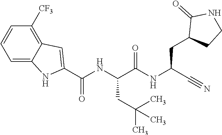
O=C(NC(C#N)CC1CCNC1=O)C(NC(C1=CC2=C([CF3])C=CC=C2N1)=O)CC(C)(C)C
